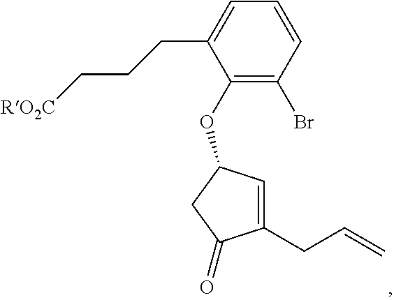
C1(OC2C=C(CC=C)C(=O)C2)=C(Br)C=CC=C1CCC[RO2C]
